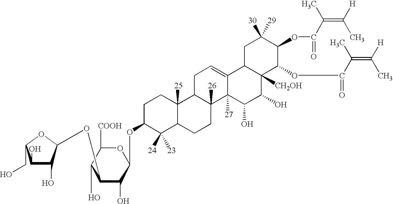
OC1C(OC2C(O)C(O)C(CO)O2)C(O)C(OC2C([23])([24])C3C([25])(CC2)C2C([26])(CC3)C3([27])C(=CC2)C2C([CH2OH])(C(O)C3O)C(OC(C(=C(C)[H])C)=O)C(OC(C(=C(C)[H])C)=O)C([29])([30])C2)OC1[COOH]
